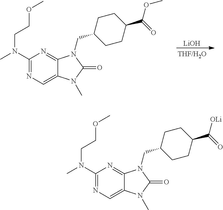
C1(N(C)CCOC)=NC=C2C(=N1)N(CC1CCC(C(OC)=O)CC1)C(=O)N2C.[LiOH].C1(N(C)CCOC)=NC=C2C(=N1)N(CC1CCC(C([OLi])=O)CC1)C(=O)N2C
